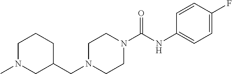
C1N(C)CC(CN2CCN(C(=O)NC3=CC=C(F)C=C3)CC2)CC1
